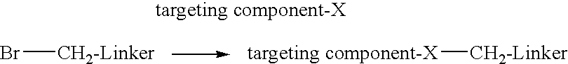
Br[CH2-Linker].[CH2-Linker][targeting component-X]
